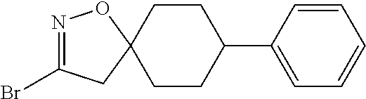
N1=C(Br)CC2(O1)CCC(C1=CC=CC=C1)CC2
